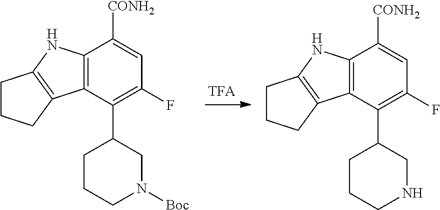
C12=C(C(C3CN([Boc])CCC3)=C(F)C=C1[CONH2])C1=C(N2)CCC1.C12=C(C(C3CNCCC3)=C(F)C=C1[CONH2])C1=C(N2)CCC1
